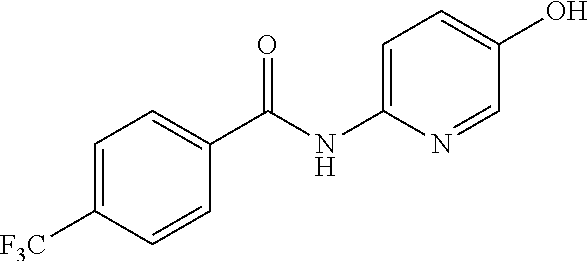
C1(C(NC2=CC=C(O)C=N2)=O)=CC=C([CF3])C=C1
